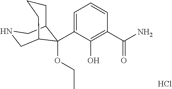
Cl.C1(C(N)=O)=C(O)C(C2(OCC)C3CCCC2CNC3)=CC=C1
